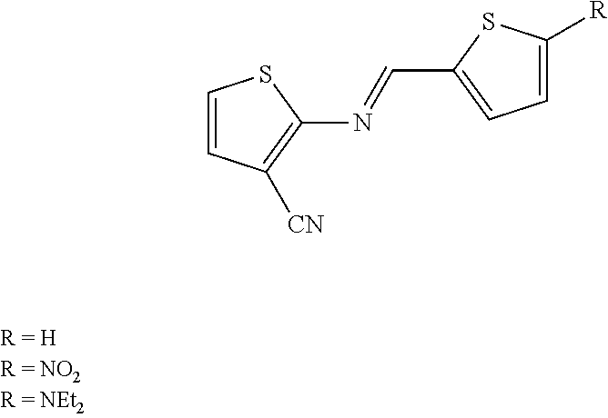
C1=CC([CN])=C(N=CC2=CC=C([R])S2)S1
